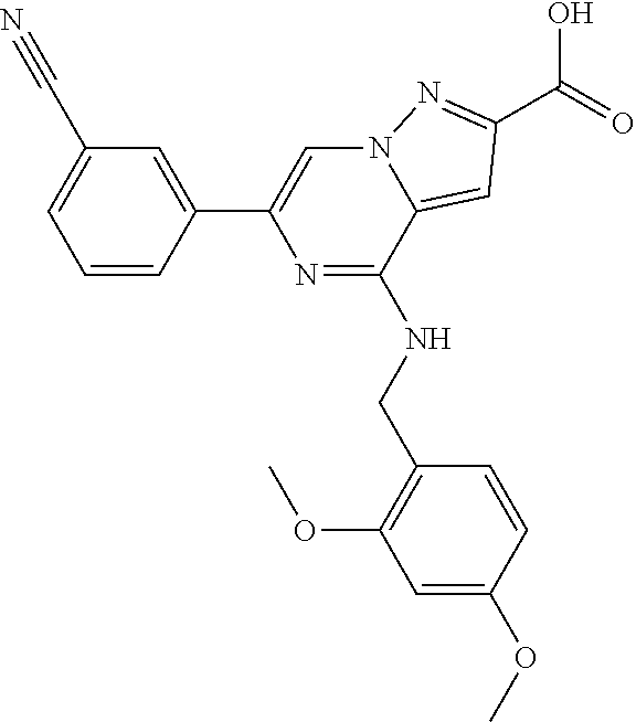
C1=C(C2=CN3C(=CC(C(=O)O)=N3)C(NCC3=C(OC)C=C(OC)C=C3)=N2)C=CC=C1C#N
